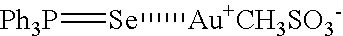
[Ph3P]=[Se][Au+CH3SO3-]
